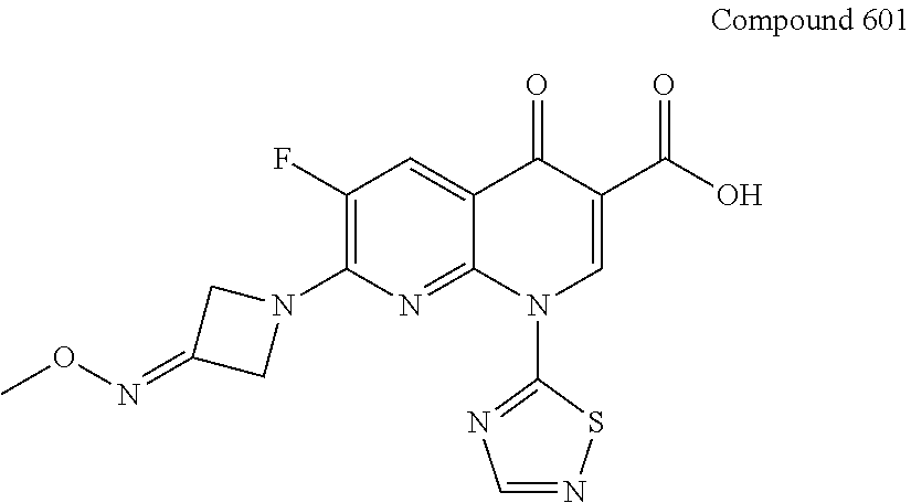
C1(F)=C(N2CC(=NOC)C2)N=C2C(=C1)C(=O)C(C(O)=O)=CN2C1=NC=NS1
